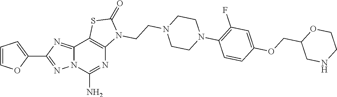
C1=COC(C2=NN3C(=N2)C2=C(N=C3N)N(CCN3CCN(C4=C(F)C=C(OCC5CNCCO5)C=C4)CC3)C(=O)S2)=C1
